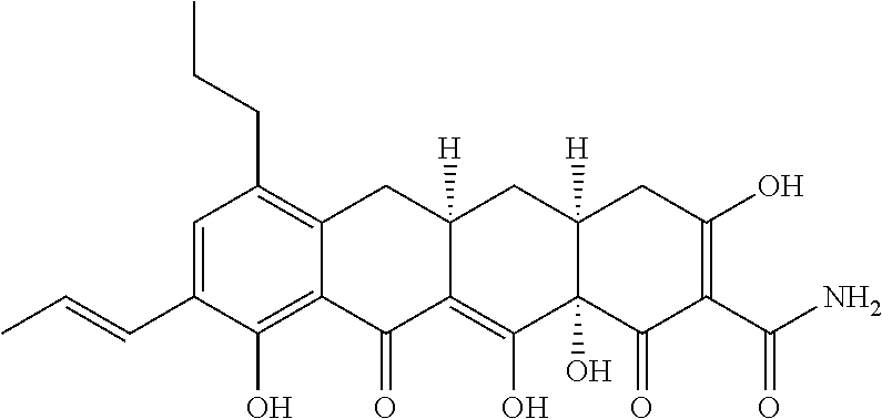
C1=C(C=CC)C(O)=C2C(=C1CCC)CC1([H])C(=C(O)C3(O)C([H])(C1)CC(O)=C(C(N)=O)C3=O)C2=O
